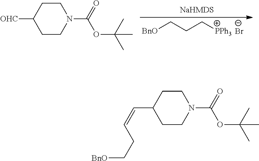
C1CC([OHC])CCN1C(=O)OC(C)(C)C.[BnO]CCC[PPh3].[Br-].C1CC(C=CCC[BnO])CCN1C(=O)OC(C)(C)C
